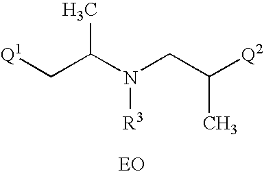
[Q1]CC(N(CC([Q2])C)[R3])C
